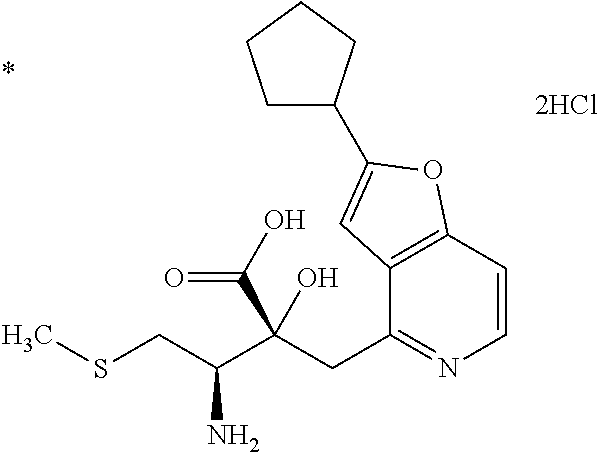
C12=C(C=CN=C1CC(C(CSC)N)(O)C(O)=O)OC(C1CCCC1)=C2
